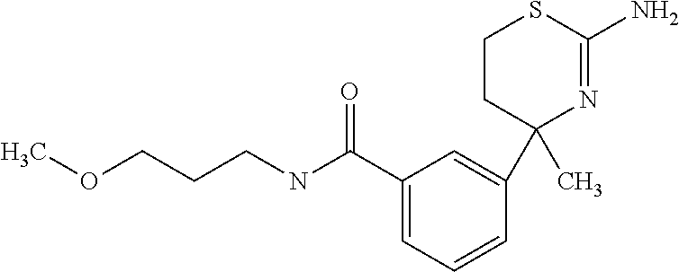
C1CC(C)(C2=CC(C(NCCCOC)=O)=CC=C2)N=C(N)S1
